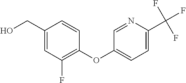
C1(OC2=CC=C(C(F)(F)F)N=C2)=C(F)C=C(CO)C=C1
